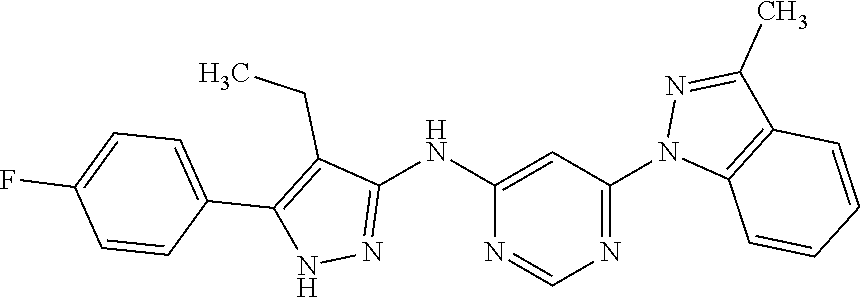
C1(NC2=NNC(C3=CC=C(F)C=C3)=C2CC)=CC(N2C3=C(C(C)=N2)C=CC=C3)=NC=N1
